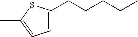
C1=C(CCCCC)SC(C)=C1
